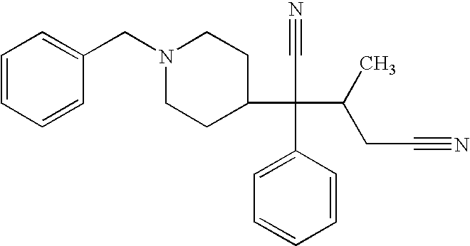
C1=CC=CC(CN2CCC(C(C#N)(C(C)CC#N)C3=CC=CC=C3)CC2)=C1
